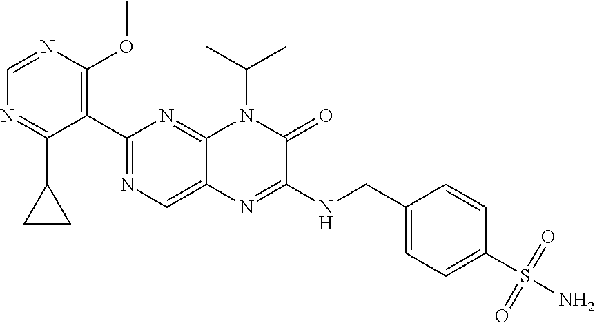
C1=NC(OC)=C(C2=NC=C3C(=N2)N(C(C)C)C(=O)C(NCC2=CC=C(S(N)(=O)=O)C=C2)=N3)C(C2CC2)=N1
